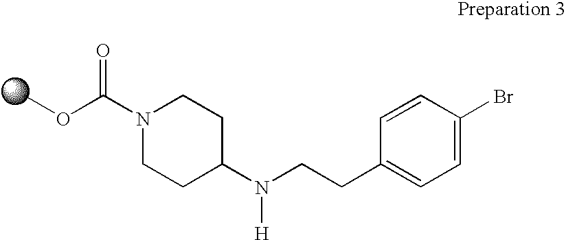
COC(N1CCC(N(CCC2=CC=C(Br)C=C2)[H])CC1)=O
